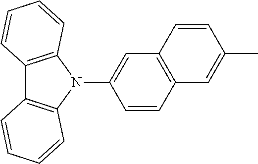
C1=CC2=C(C=C1N1C3=C(C4=C1C=CC=C4)C=CC=C3)C=CC(C)=C2
